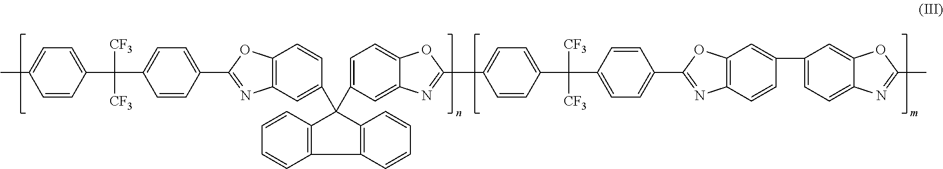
CC1=CC=C(C(C2=CC=C(C3=NC4=C(O3)C=CC(C3(C5=CC=C6OC(C7=CC=C(C(C8=CC=C(C9=NC%10=C(O9)C=C(C9=CC=C%11N=C(C)OC%11=C9)C=C%10)C=C8)([CF3])[CF3])C=C7)=NC6=C5)C5=C(C6=C3C=CC=C6)C=CC=C5)=C4)C=C2)([CF3])[CF3])C=C1
